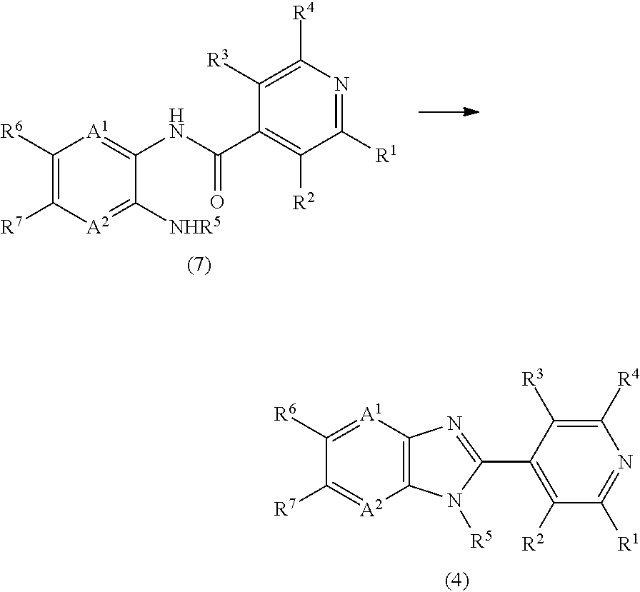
C1([R6])=[A1]C2=C([A2]=C1[R7])N([R5])C(C1=C([R2])C([R1])=NC([R4])=C1[R3])=N2.C1([R6])=C([R7])[A2]=C([NHR5])C(NC(C2=C([R2])C([R1])=NC([R4])=C2[R3])=O)=[A1]1
